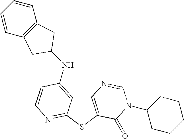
C12=C(SC3=NC=CC(NC4CC5=C(C=CC=C5)C4)=C13)C(=O)N(C1CCCCC1)C=N2
